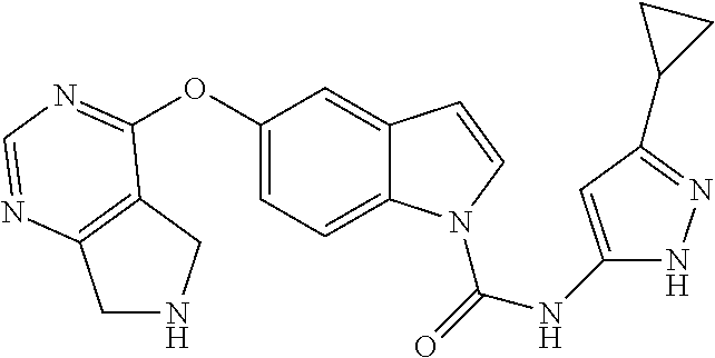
C12=C(N=CN=C1OC1=CC=C3C(=C1)C=CN3C(=O)NC1=CC(C3CC3)=NN1)CNC2
